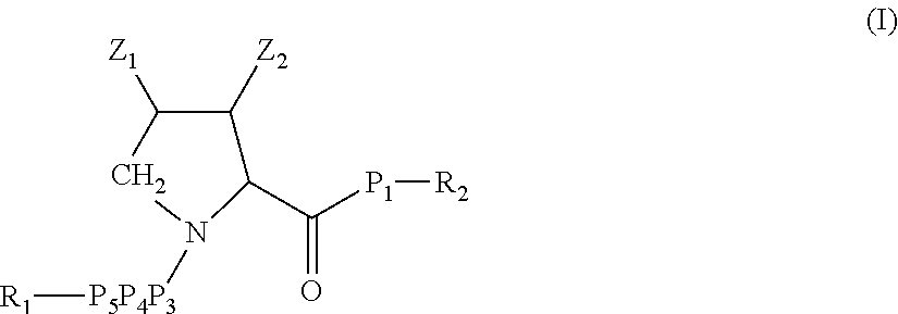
C1([Z1])C([Z2])C(C([P1][R2])=O)N([P5P4P3][R1])C1
